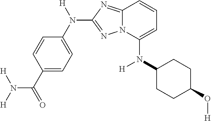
C1(C(=O)N([H])[H])=CC=C(N([H])C2=NN3C(=N2)C=CC=C3N(C2CCC(O[H])CC2)[H])C=C1
